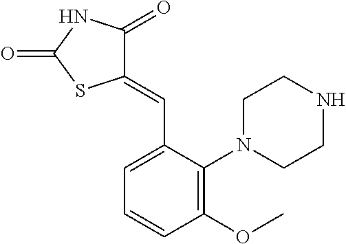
C1(OC)=C(N2CCNCC2)C(C=C2C(=O)NC(=O)S2)=CC=C1
